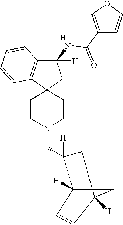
C1CN(CC2([H])CC3([H])CC2([H])C=C3)CCC12CC(NC(C1=COC=C1)=O)([H])C1=C2C=CC=C1.[H]
